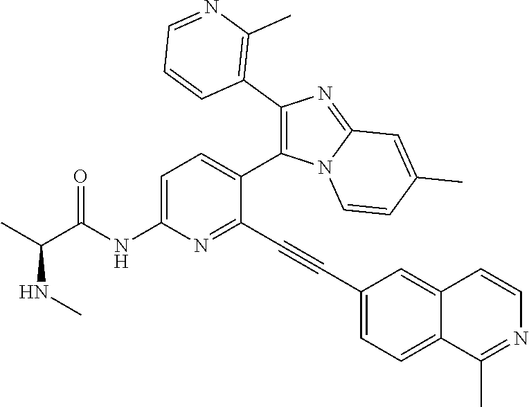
C1=C(NC(C(C)NC)=O)N=C(C#CC2=CC=C3C(=C2)C=CN=C3C)C(C2=C(C3=C(C)N=CC=C3)N=C3N2C=CC(C)=C3)=C1
